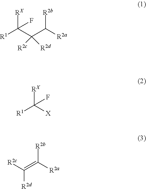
[RX]C(C(C([R2a])[R2b])([R2d])[R2c])([R1])F.[RX]C([X])([R1])F.C([R2d])([R2c])=C([R2a])[R2b]
